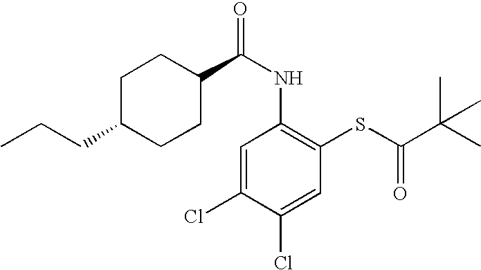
C(NC1=C(SC(C(C)(C)C)=O)C=C(Cl)C(Cl)=C1)(=O)C1CCC(CCC)CC1
